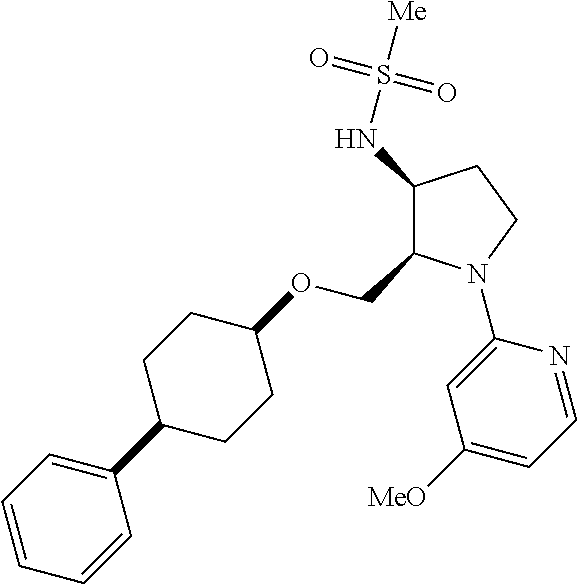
C1(NS([Me])(=O)=O)C(COC2CCC(C3=CC=CC=C3)CC2)N(C2=CC([MeO])=CC=N2)CC1
